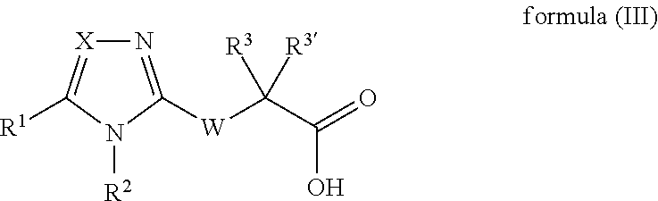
[R2]N1C([W]C(C(O)=O)([R3])[R3])=N[X]=C1[R1]
